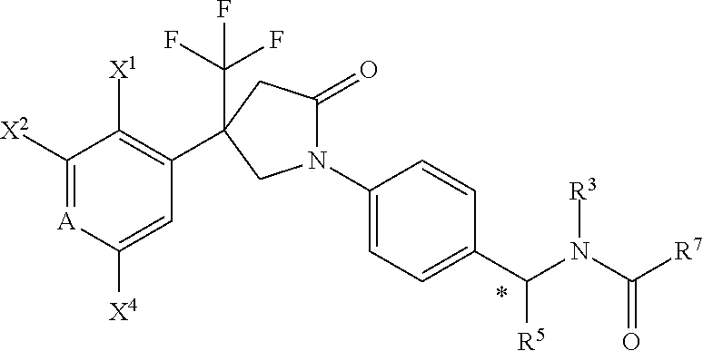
C1([X2])=[A]C([X4])=CC(C2(C(F)(F)F)CC(=O)N(C3=CC=C(C(N(C([R7])=O)[R3])[R5])C=C3)C2)=C1[X1]
